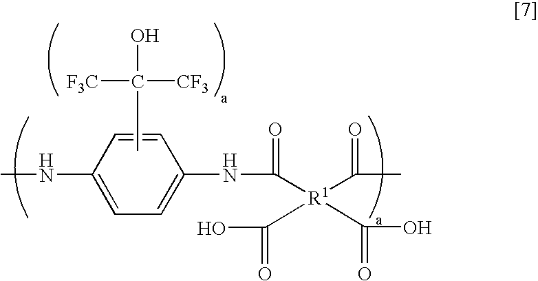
CNC1=CC=C(NC(=O)[R1](C(=O)C)(C(O)=O)C(O)=O)C=C1.CC([F3C])([CF3])O
